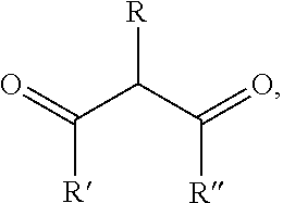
O=C(C(C(=O)[R])[R])[R]
